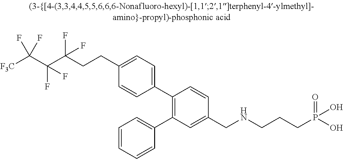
C(C(CCC1=CC=C(C2=C(C3=CC=CC=C3)C=C(CNCCCP(O)(O)=O)C=C2)C=C1)(F)F)(C([F3C])(F)F)(F)F
